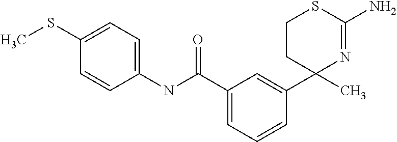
C1=C(C2(C)N=C(N)SCC2)C=CC=C1C(NC1=CC=C(SC)C=C1)=O
